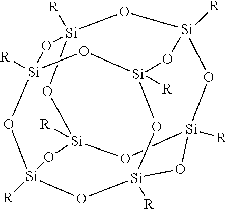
[Si]12([R])O[Si]3([R])O[Si]4([R])O[Si]([R])(O1)O[Si]1([R])O[Si]([R])(O[Si]([R])(O[Si]([R])(O2)O1)O3)O4
